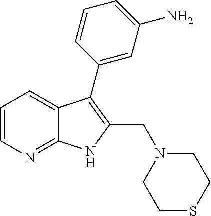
C1=CN=C2C(=C1)C(C1=CC(N)=CC=C1)=C(CN1CCSCC1)N2
